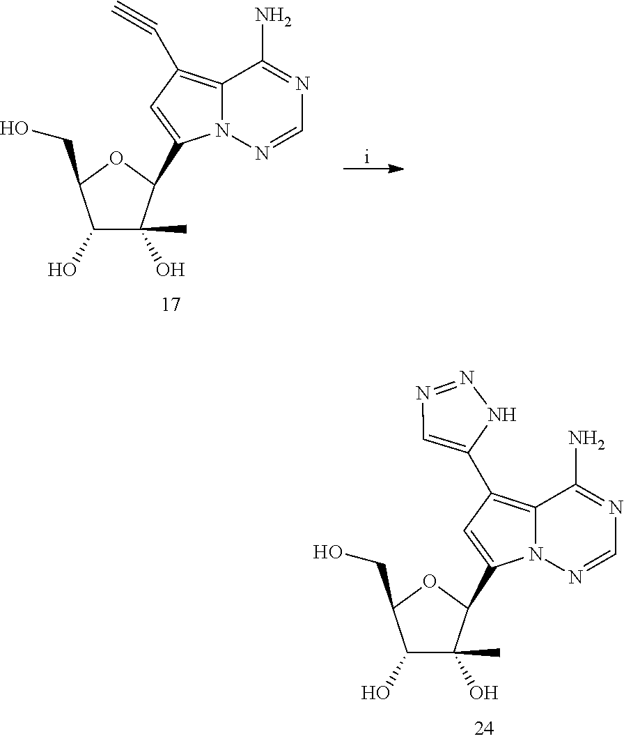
C1(O)C(C)(O)C(C2=CC(C3=CN=NN3)=C3N2N=CN=C3N)OC1CO.C1(O)C(C)(O)C(C2=CC(C#C)=C3N2N=CN=C3N)OC1CO.[i]
